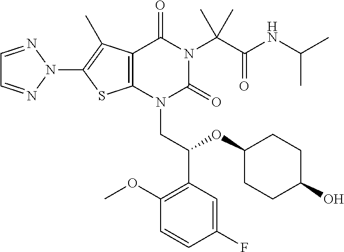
C12=C(N(CC(C3=C(OC)C=CC(F)=C3)OC3CCC(O)CC3)C(=O)N(C(C(NC(C)C)=O)(C)C)C1=O)SC(N1N=CC=N1)=C2C
